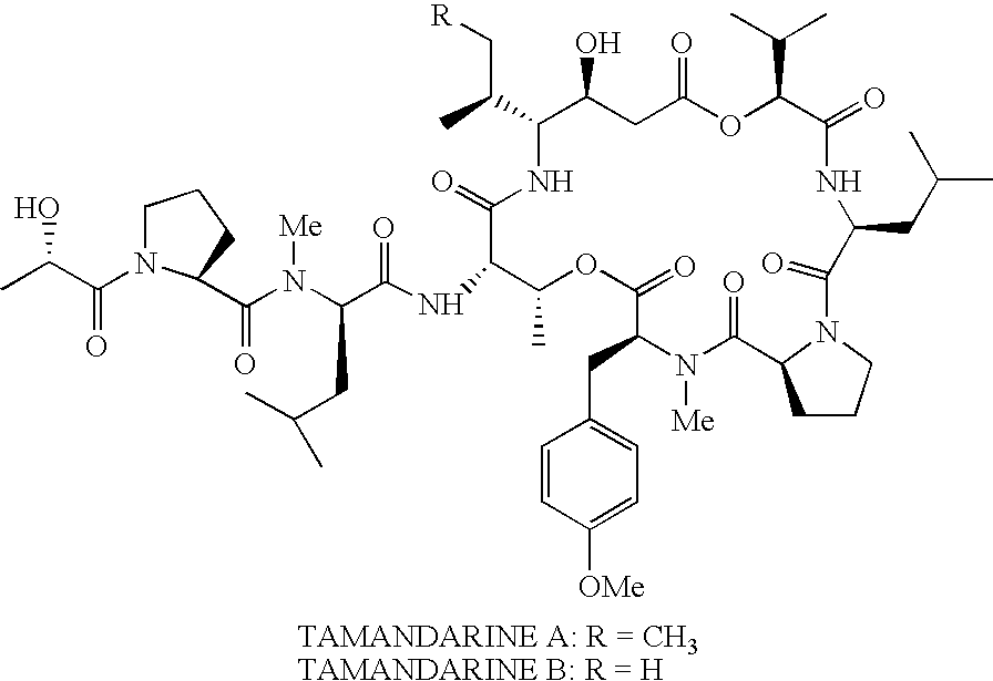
[TAMANDARINE A: R = CH3TAMANDARINE B: R = H].C1N(C(C(O)C)=O)C(C(=O)N([Me])C(CC(C)C)C(NC2C(C)OC(=O)C(CC3=CC=C([OMe])C=C3)N([Me])C(=O)C3N(C(=O)C(CC(C)C)NC(=O)C(C(C)C)OC(=O)CC(O)C(C(C)C[R])NC2=O)CCC3)=O)CC1
